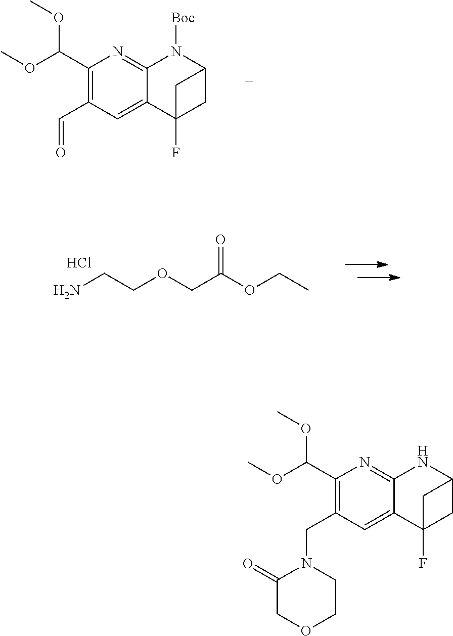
C1(C(OC)OC)=C(C=O)C=C2C(=N1)N([Boc])C1CC2(F)C1.NCCOCC(OCC)=O.Cl.C1(C(OC)OC)=C(CN2C(=O)COCC2)C=C2C(=N1)NC1CC2(F)C1
